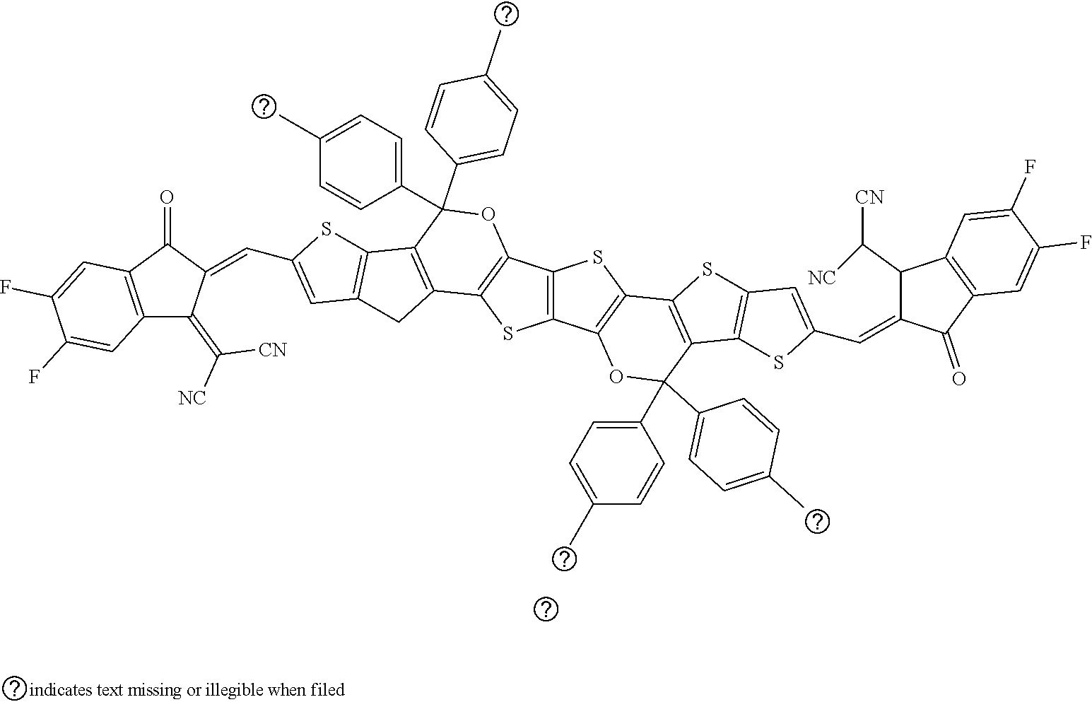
C12=C(C3=C(S1)C1=C(C(C4=CC=C(C)C=C4)(C4=CC=C(C)C=C4)O3)C3=C(S1)C=C(C=C1C(C([CN])[NC])C4=C(C1=O)C=C(F)C(F)=C4)S3)SC1=C2OC(C2=CC=C(C)C=C2)(C2=CC=C(C)C=C2)C2=C1CC1=C2SC(C=C2C(=C([CN])[NC])C3=C(C2=O)C=C(F)C(F)=C3)=C1
